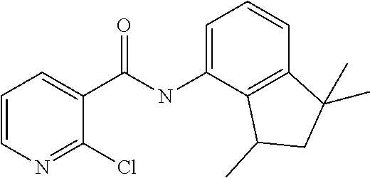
C1=CN=C(Cl)C(C(NC2=CC=CC3=C2C(C)CC3(C)C)=O)=C1
